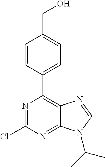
C1=CC(C2=C3C(=NC(Cl)=N2)N(C(C)C)C=N3)=CC=C1CO
